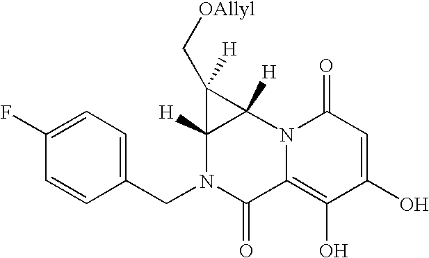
C1(CN2C(=O)C3=C(O)C(O)=CC(=O)N3C3([H])C2([H])C3(C[OAllyl])[H])=CC=C(F)C=C1
